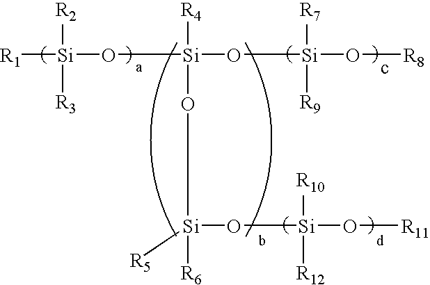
[R1][Si](O[Si](O[Si](O[R8])([R7])[R9])([R4])O[Si](O[Si](O[R11])([R12])[R10])([R6])[R5])([R2])[R3]
